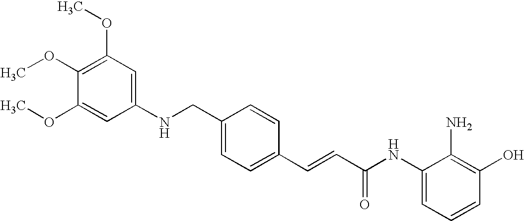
C1(OC)=C(OC)C(OC)=CC(NCC2=CC=C(C=CC(NC3=CC=CC(O)=C3N)=O)C=C2)=C1
